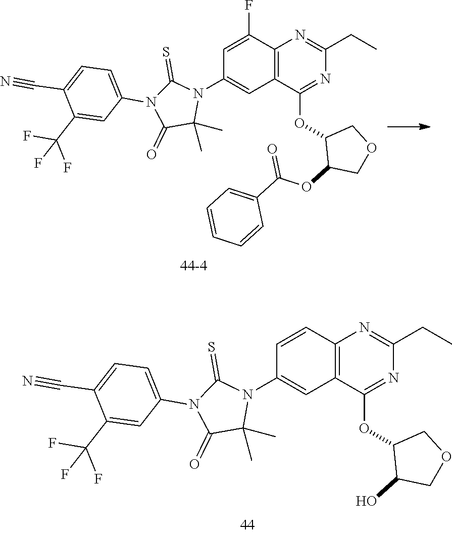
C1(C(F)(F)F)=CC(N2C(=O)C(C)(C)N(C3=CC4=C(C(F)=C3)N=C(CC)N=C4OC3C(OC(C4=CC=CC=C4)=O)COC3)C2=S)=CC=C1C#N.C1(C(F)(F)F)=CC(N2C(=O)C(C)(C)N(C3=CC4=C(C=C3)N=C(CC)N=C4OC3C(O)COC3)C2=S)=CC=C1C#N
